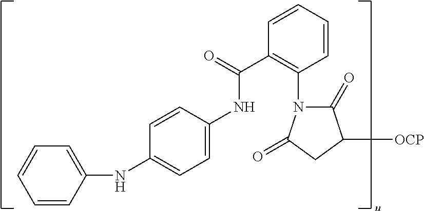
C1=CC=CC(NC2=CC=C(NC(C3=C(N4C(=O)C([OCP])CC4=O)C=CC=C3)=O)C=C2)=C1
